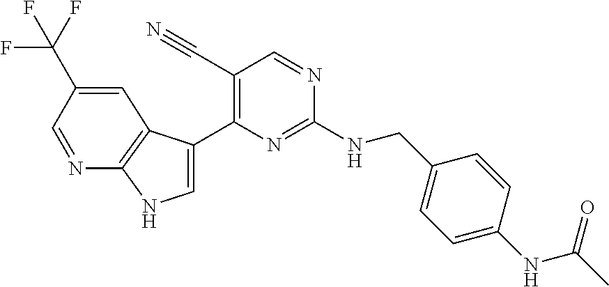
C(NC1=NC(C2=CNC3=C2C=C(C(F)(F)F)C=N3)=C(C#N)C=N1)C1=CC=C(NC(=O)C)C=C1
